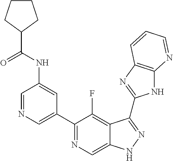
C1=NC=C(C2=NC=C3C(=C2F)C(C2=NC4=C(N2)N=CC=C4)=NN3)C=C1NC(C1CCCC1)=O
